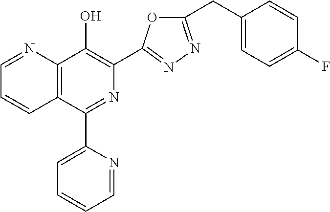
C1=NC2=C(C=C1)C(C1=CC=CC=N1)=NC(C1=NN=C(CC3=CC=C(F)C=C3)O1)=C2O
